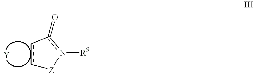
c1c-c(=O)n([R9])[Z]1
